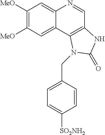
C1([MeO])=C([MeO])C=C2C(=C1)N=CC1=C2N(CC2=CC=C([SO2NH2])C=C2)C(=O)N1
